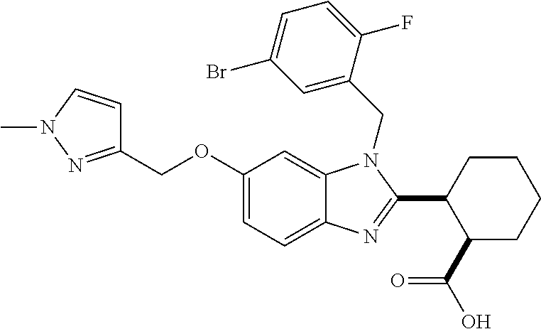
C1(OCC2=NN(C)C=C2)=CC=C2C(=C1)N(CC1=CC(Br)=CC=C1F)C(C1C(C(=O)O)CCCC1)=N2
